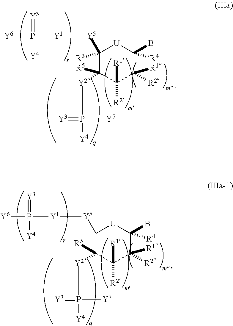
[U]1C([Y5][Y1]P(=[Y3])([Y4])[Y6])C([Y2]P([Y4])(=[Y3])[Y7])([R5])C([R2])([R1])C([R2])([R1])C1([R4])B.[U]1C([Y5][Y1]P(=[Y3])([Y4])[Y6])([R3])C([R5])([Y2]P([Y4])(=[Y3])[Y7])C([R2])([R1])C([R2])([R1])C1([R4])B
